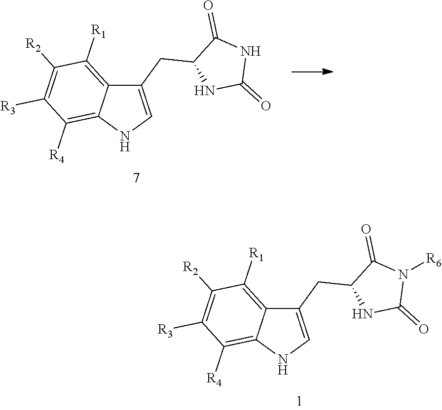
C1(CC2=CNC3=C([R4])C([R3])=C([R2])C([R1])=C23)NC(=O)N([R6])C1=O.C1(CC2=CNC3=C([R4])C([R3])=C([R2])C([R1])=C23)NC(=O)NC1=O
